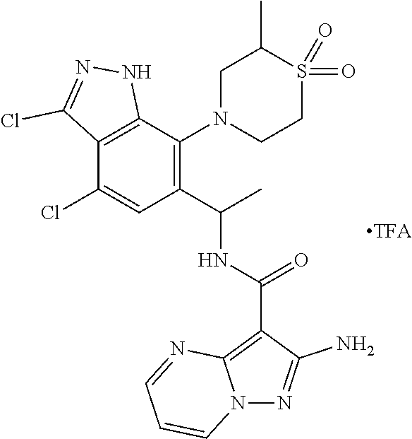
C12=C(C(N3CCS(=O)(=O)C(C)C3)=C(C(C)NC(C3=C4N(N=C3N)C=CC=N4)=O)C=C1Cl)NN=C2Cl
